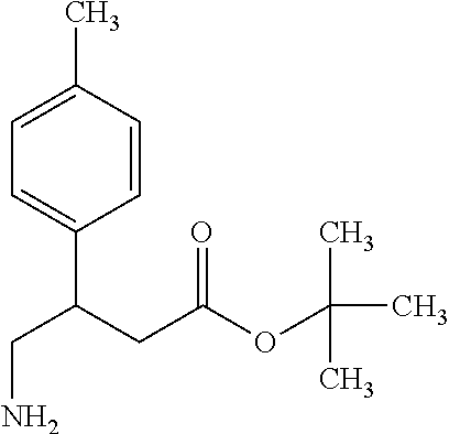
C1=C(C)C=CC(C(CC(OC(C)(C)C)=O)CN)=C1
